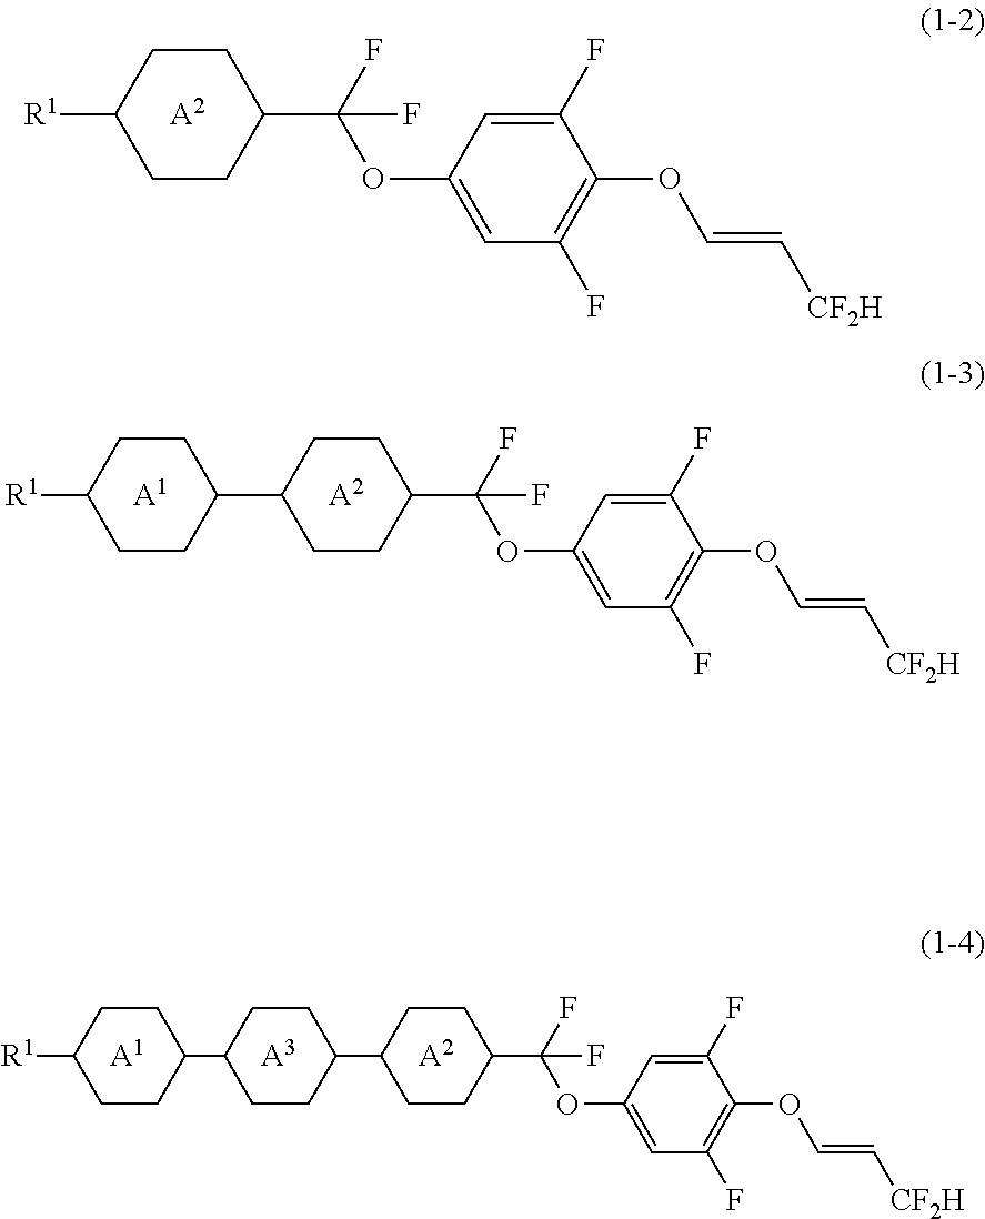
C1CC([R1])CCC1C(F)(OC1=CC(F)=C(OC=C[CF2H])C(F)=C1)F.[A2].[A2].C1CC(C2CCC([R1])CC2)CCC1C(F)(OC1=CC(F)=C(OC=C[CF2H])C(F)=C1)F.[A1].[A2].[A3].C1CC(C2CCC(C3CCC([R1])CC3)CC2)CCC1C(F)(OC1=CC(F)=C(OC=C[CF2H])C(F)=C1)F.[A1]
